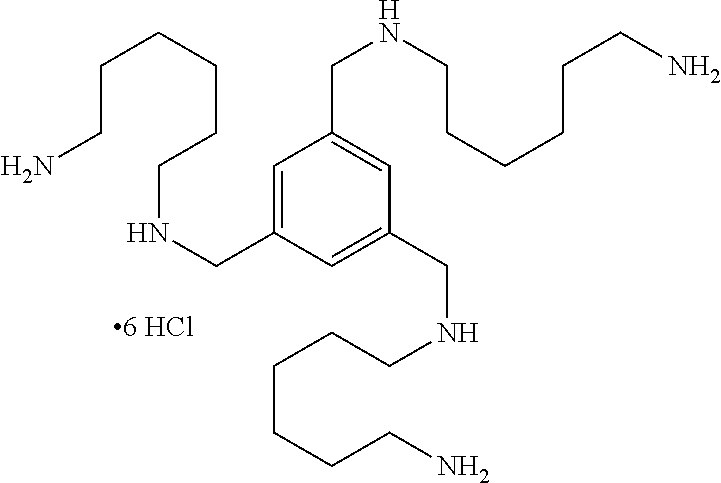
C1=C(CNCCCCCCN)C=C(CNCCCCCCN)C=C1CNCCCCCCN
